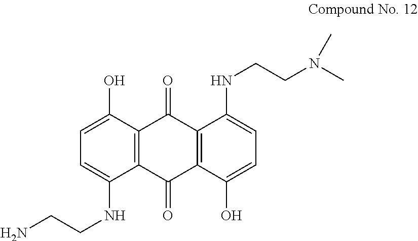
C12=C(C(O)=CC=C1NCCN)C(=O)C1=C(C2=O)C(O)=CC=C1NCCN(C)C
